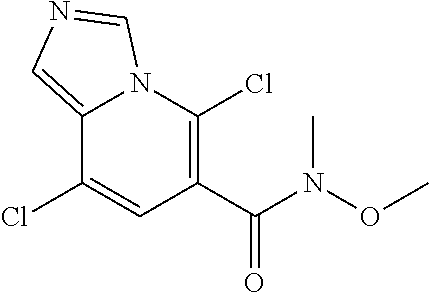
C12=CN=CN1C(Cl)=C(C(N(C)OC)=O)C=C2Cl
